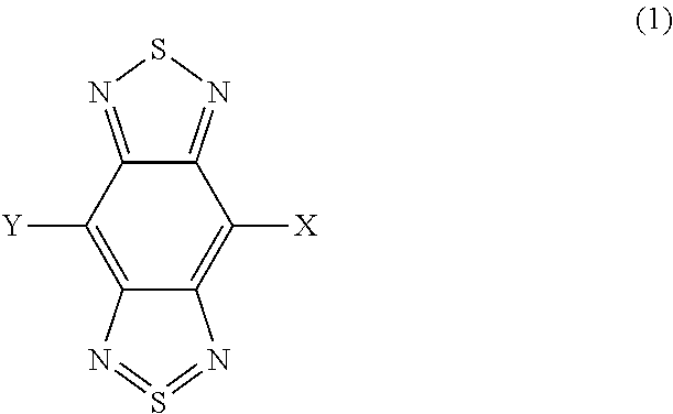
C12=C([Y])C3=NSN=C3C([X])=C1N=S=N2
